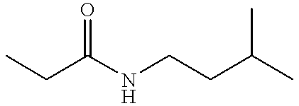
CCC(NCCC(C)C)=O
